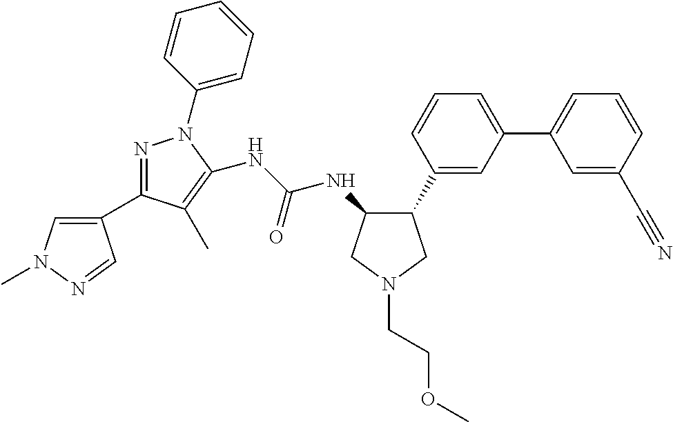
C1(C2=NN(C3=CC=CC=C3)C(NC(=O)NC3C(C4=CC(C5=CC=CC(C#N)=C5)=CC=C4)CN(CCOC)C3)=C2C)=CN(C)N=C1
